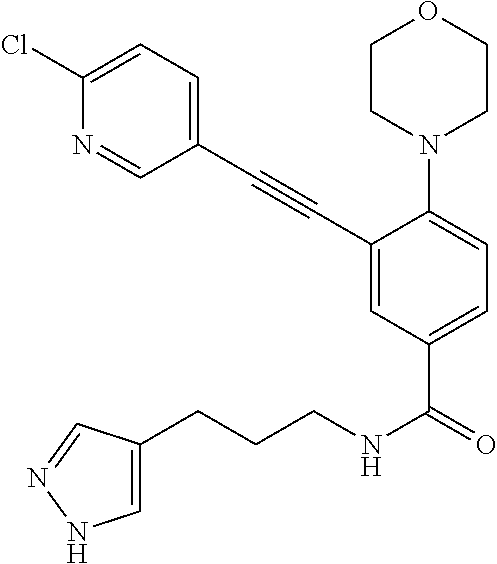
C1(C#CC2=CC(C(=O)NCCCC3=CNN=C3)=CC=C2N2CCOCC2)=CC=C(Cl)N=C1
